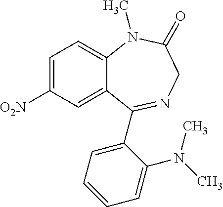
C1=C([O2N])C=C2C(=C1)N(C)C(=O)CN=C2C1=CC=CC=C1N(C)C
